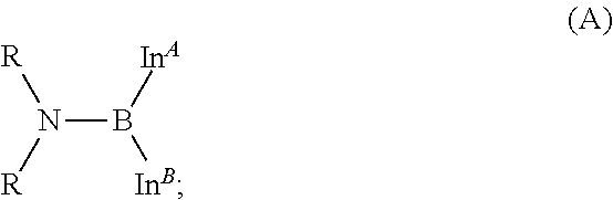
B(N([R])[R])([InA])[InB]
